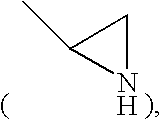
N1CC1C
